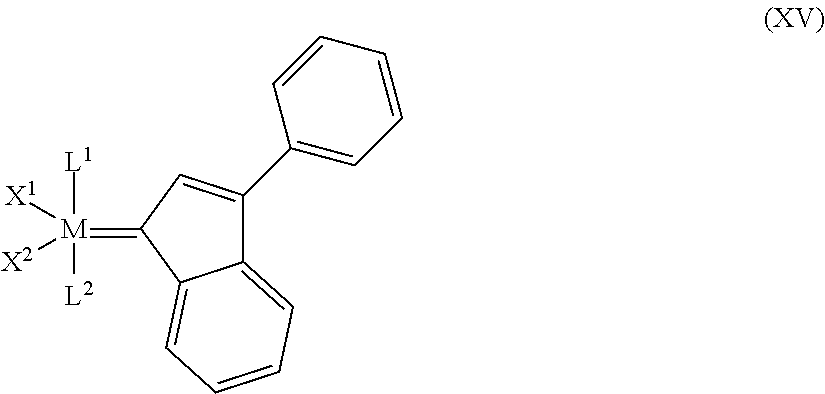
C12=CC=CC=C1C(=[M]([L2])([X2])([L1])[X1])C=C2C1=CC=CC=C1
